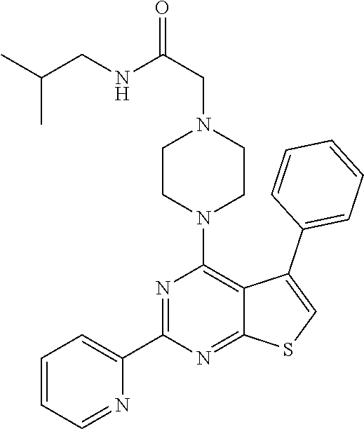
C1=CC=NC(C2=NC(N3CCN(CC(=O)NCC(C)C)CC3)=C3C(=N2)SC=C3C2=CC=CC=C2)=C1
